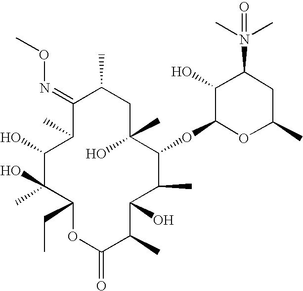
C1(=NOC)C(C)C(O)C(O)(C)C(CC)OC(=O)C(C)C(O)C(C)C(OC2OC(C)CC(N(C)(C)=O)C2O)C(C)(O)CC1C
